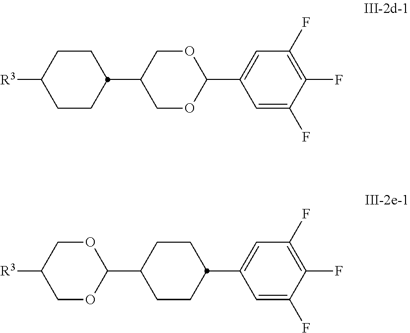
C1C([R3])CCC(C2COC(C3=CC(F)=C(F)C(F)=C3)OC2)C1.C1C([R3])COC(C2CCC(C3=CC(F)=C(F)C(F)=C3)CC2)O1
